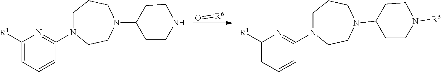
C1([R1])=CC=CC(N2CCCN(C3CCNCC3)CC2)=N1.O=[R6].C1([R1])=CC=CC(N2CCCN(C3CCN([R5])CC3)CC2)=N1
